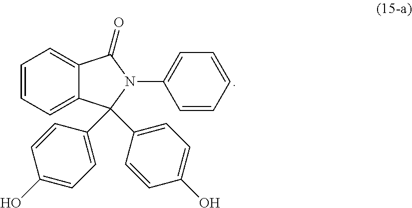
C1=CC=C2C(=C1)C(=O)N(C1=CC=CC=C1)C2(C1=CC=C(O)C=C1)C1=CC=C(O)C=C1
